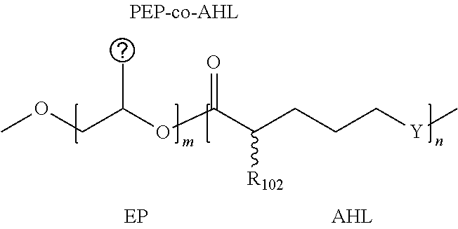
COCC(OC(C(CCC[Y]C)[R102])=O)C
